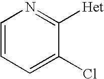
C1=CC=C(Cl)C([Het])=N1
